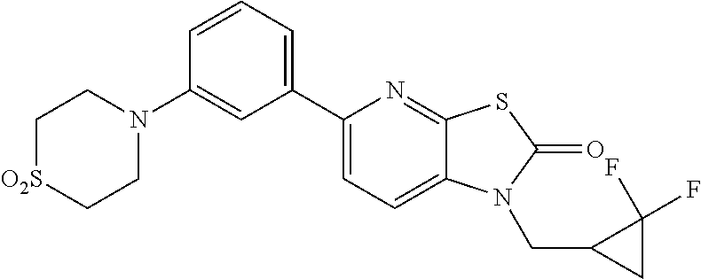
C1(C2=CC=C3C(=N2)SC(=O)N3CC2CC2(F)F)=CC=CC(N2CC[O2S]CC2)=C1
